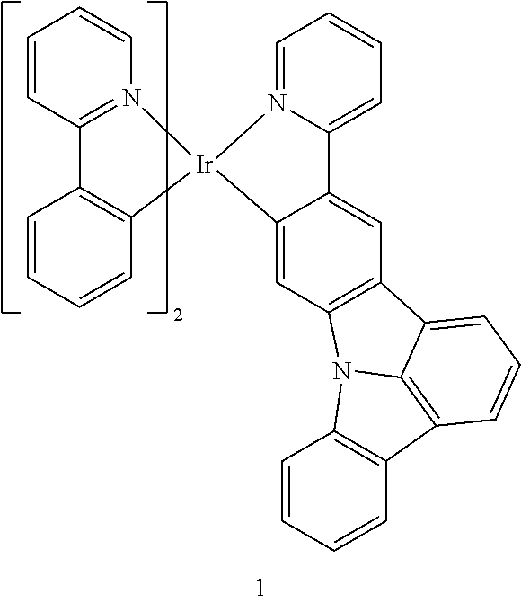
C1=CC2=N(C=C1)[Ir]1(C3=C2C=CC=C3)C2=CC3=C(C=C2C2=CC=CC=N12)C1=CC=CC2=C1N3C1=C2C=CC=C1
